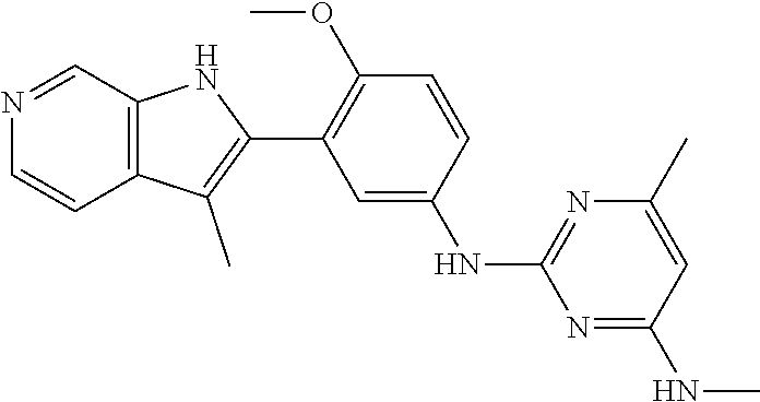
C12=C(C=NC=C1)NC(C1=C(OC)C=CC(NC3=NC(C)=CC(NC)=N3)=C1)=C2C
